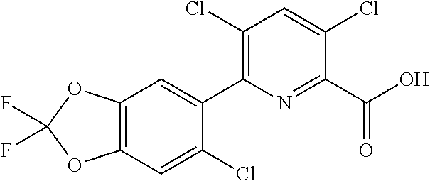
FC1(F)OC2=C(O1)C=C(Cl)C(C1=C(Cl)C=C(Cl)C(C(O)=O)=N1)=C2
